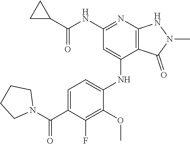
C(NC1=NC2=C(C(NC3=CC=C(C(N4CCCC4)=O)C(F)=C3OC)=C1)C(=O)N(C)N2)(=O)C1CC1
